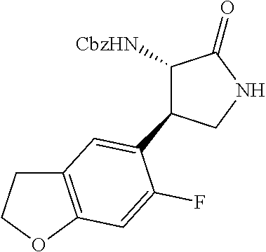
C1([CbzHN])C(=O)NCC1C1=CC2=C(OCC2)C=C1F
